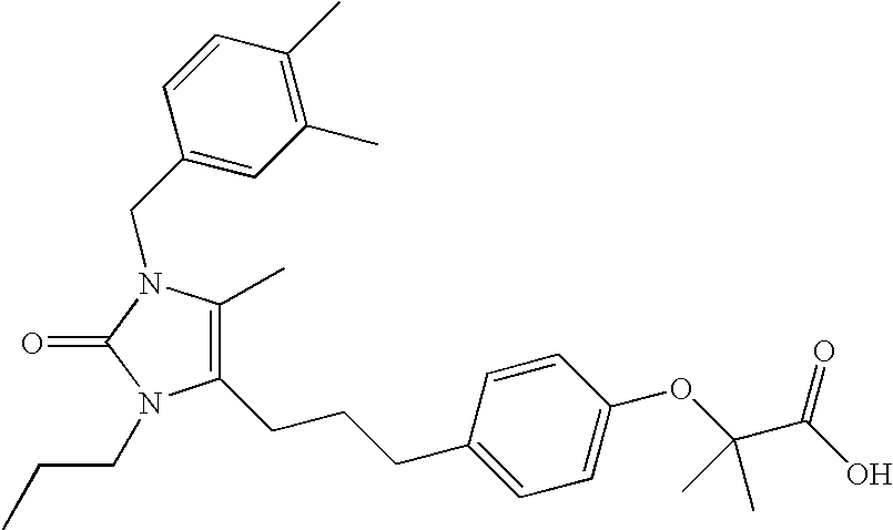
C1(CCCC2=CC=C(OC(C(O)=O)(C)C)C=C2)=C(C)N(CC2=CC(C)=C(C)C=C2)C(=O)N1CCC
